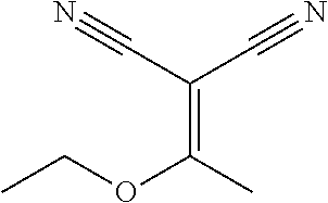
C(=C(C)OCC)(C#N)C#N
